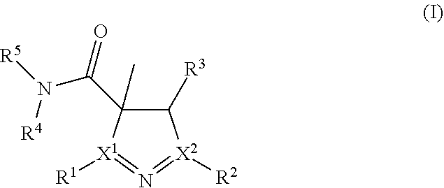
C1([R3])C(C(=O)N([R5])[R4])(C)[X1]([R1])=N=[X2]1[R2]
